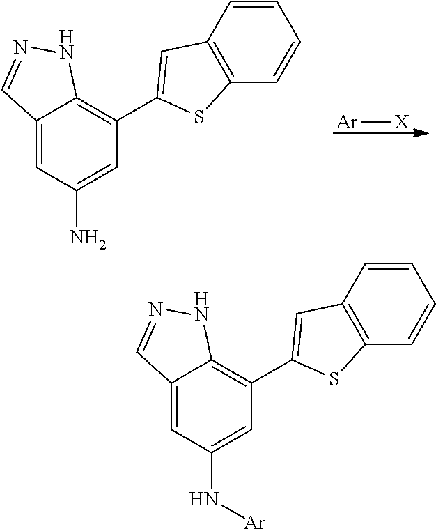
[Ar][X].C12=CC(N)=CC(C3=CC4=C(C=CC=C4)S3)=C1NN=C2.C12=CC(N[Ar])=CC(C3=CC4=C(C=CC=C4)S3)=C1NN=C2
